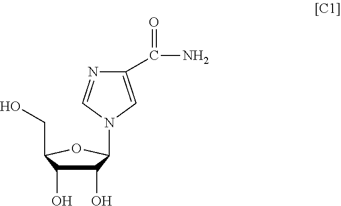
C1(O)C(O)C(CO)OC1N1C=NC(C(=O)N)=C1
